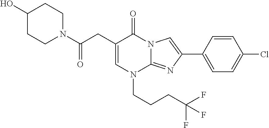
C1=C(CC(N2CCC(O)CC2)=O)C(=O)N2C(=NC(C3=CC=C(Cl)C=C3)=C2)N1CCCC(F)(F)F
